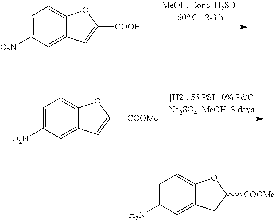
C1=C([O2N])C=C2C(=C1)OC([COOH])=C2.C1=C([O2N])C=C2C(=C1)OC([COOMe])=C2.C1=C(N)C=C2C(=C1)OC([COOMe])C2
